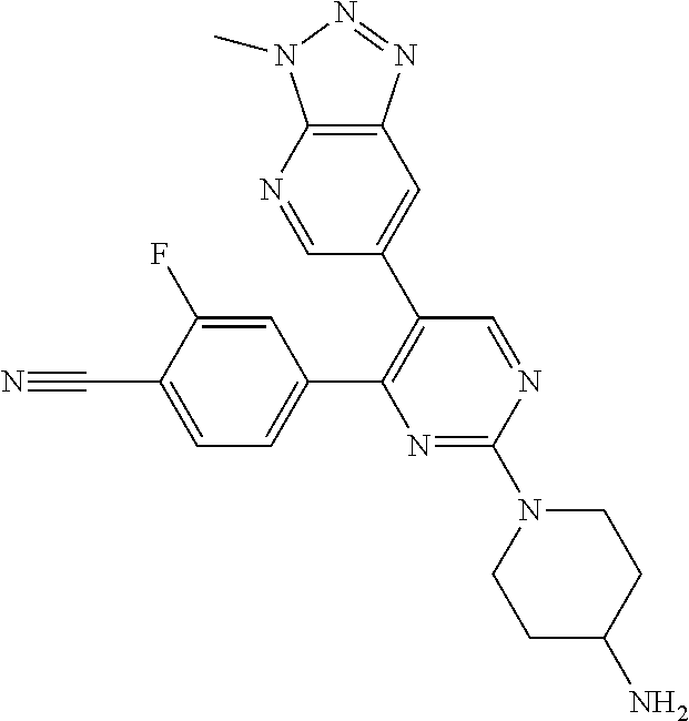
C1=C(C#N)C(F)=CC(C2=C(C3=CC4=C(N=C3)N(C)N=N4)C=NC(N3CCC(N)CC3)=N2)=C1
